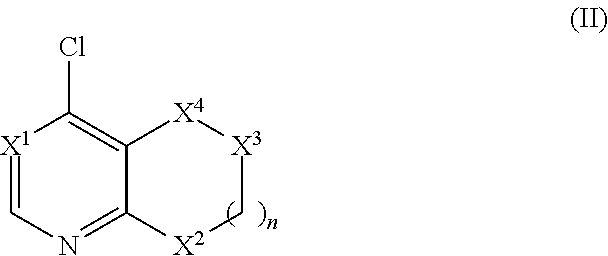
ClC1=C2[X4][X3]C[X2]C2=NC=[X1]1
